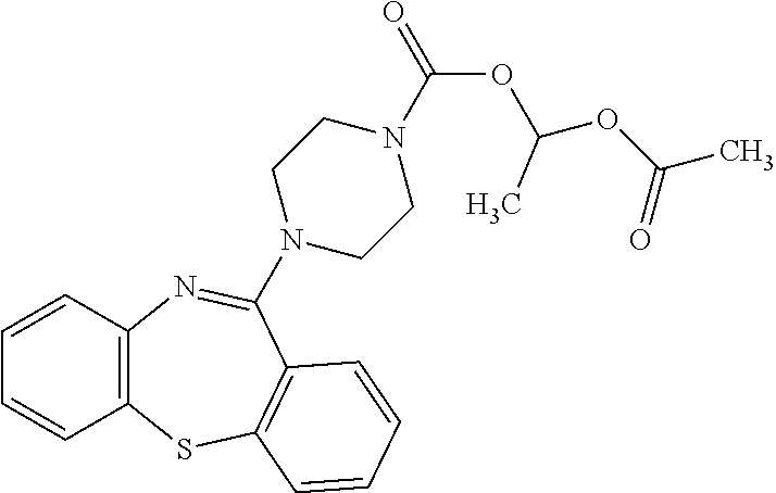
C12=C(C=CC=C1)N=C(N1CCN(C(=O)OC(OC(=O)C)C)CC1)C1=C(S2)C=CC=C1
